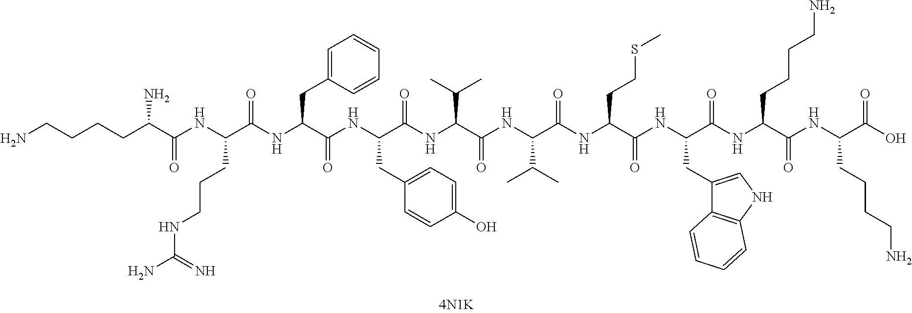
NCCCCC(C(NC(C(NC(C(NC(C(NC(C(NC(C(NC(C(NC(C(NC(CCCCN)C(NC(C(O)=O)CCCCN)=O)=O)CC1=CNC2=C1C=CC=C2)=O)CCSC)=O)C(C)C)=O)C(C)C)=O)CC1=CC=C(O)C=C1)=O)CC1=CC=CC=C1)=O)CCCNC(N)=N)=O)N
